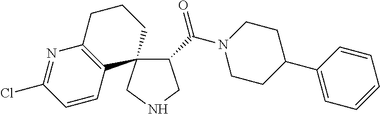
C1(C(N2CCC(C3=CC=CC=C3)CC2)=O)CNCC12CCCC1=C2C=CC(Cl)=N1
